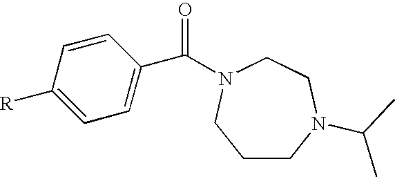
C1=CC([R])=CC=C1C(N1CCN(C(C)C)CCC1)=O
